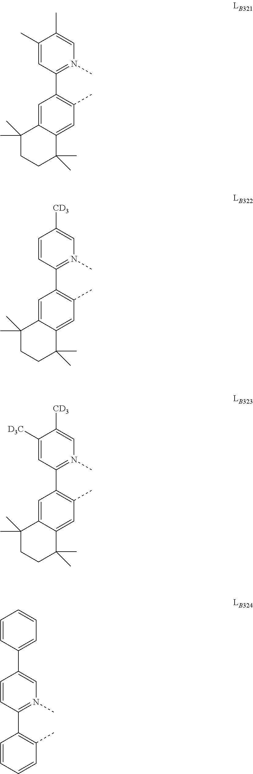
C1(C)=CC(C2=C(C)C=C3C(=C2)C(C)(C)CCC3(C)C)=N(C)C=C1C.C1=CC(C2=C(C)C=C3C(=C2)C(C)(C)CCC3(C)C)=N(C)C=C1[CD3].C1([D3C])=CC(C2=C(C)C=C3C(=C2)C(C)(C)CCC3(C)C)=N(C)C=C1[CD3].C1=CC(C2=CN(C)=C(C3=C(C)C=CC=C3)C=C2)=CC=C1
